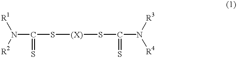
N(C(S[(X)]SC(=S)N([R4])[R3])=S)([R2])[R1]
